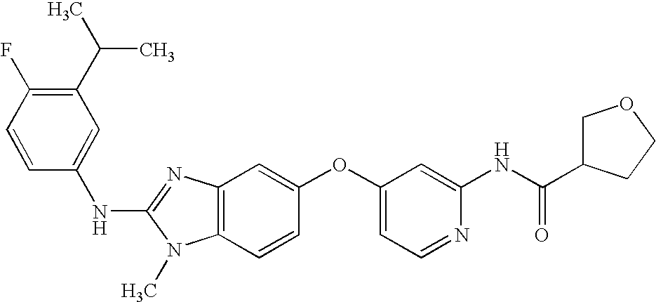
N(C1=NC2=C(N1C)C=CC(OC1=CC=NC(NC(C3COCC3)=O)=C1)=C2)C1=CC(C(C)C)=C(F)C=C1
